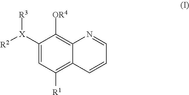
[R2][X](C1=CC([R1])=C2C(=C1[OR4])N=CC=C2)[R3]
